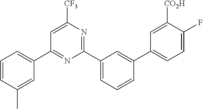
C1(C2=CC=CC(C)=C2)=NC(C2=CC=CC(C3=CC=C(F)C([CO2H])=C3)=C2)=NC([CF3])=C1
